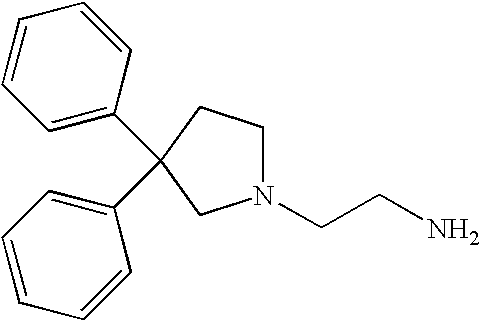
C1=CC=C(C2(C3=CC=CC=C3)CN(CCN)CC2)C=C1
